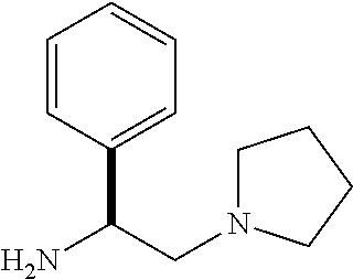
C1=CC(C(N)CN2CCCC2)=CC=C1
